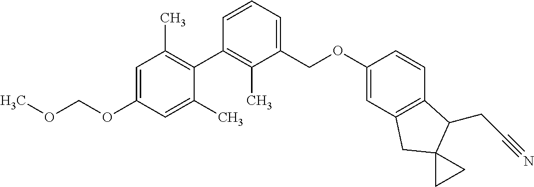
C1(COC2=CC3=C(C=C2)C(CC#N)C2(C3)CC2)=CC=CC(C2=C(C)C=C(OCOC)C=C2C)=C1C
